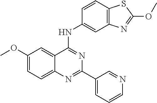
C1(OC)=CC=C2C(=C1)C(NC1=CC3=C(C=C1)SC(OC)=N3)=NC(C1=CC=CN=C1)=N2
